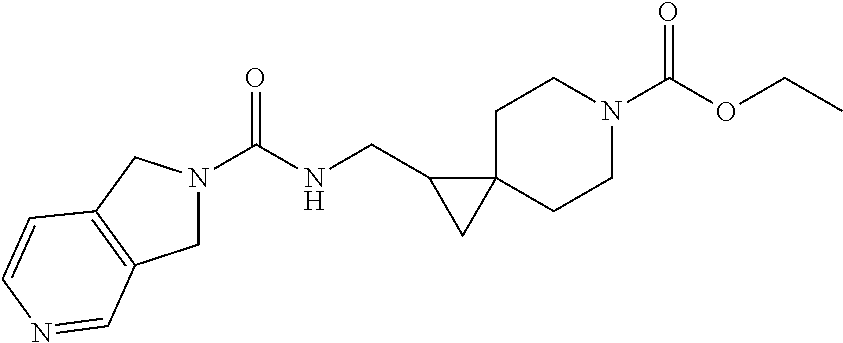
C1C2(CCN(C(OCC)=O)C1)C(CNC(=O)N1CC3=C(C1)C=CN=C3)C2
